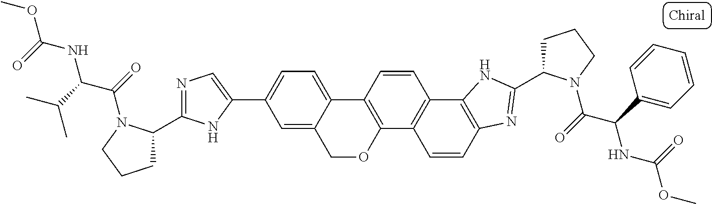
C1OC2=C(C3=CC=C(C4=CN=C(C5CCCN5C(=O)C(C(C)C)NC(OC)=O)N4)C=C13)C=CC1=C2C=CC2=C1NC(C1CCCN1C(=O)C(C1=CC=CC=C1)NC(OC)=O)=N2
